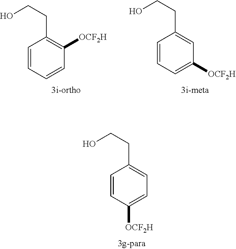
C1=CC([OCF2H])=CC=C1CCO.C1=CC=CC([OCF2H])=C1CCO.C1=CC=C([OCF2H])C=C1CCO
